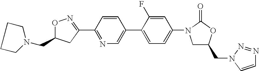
O1C(CN2CCCC2)CC(C2=NC=C(C3=CC=C(N4CC(CN5N=NC=C5)OC4=O)C=C3F)C=C2)=N1
